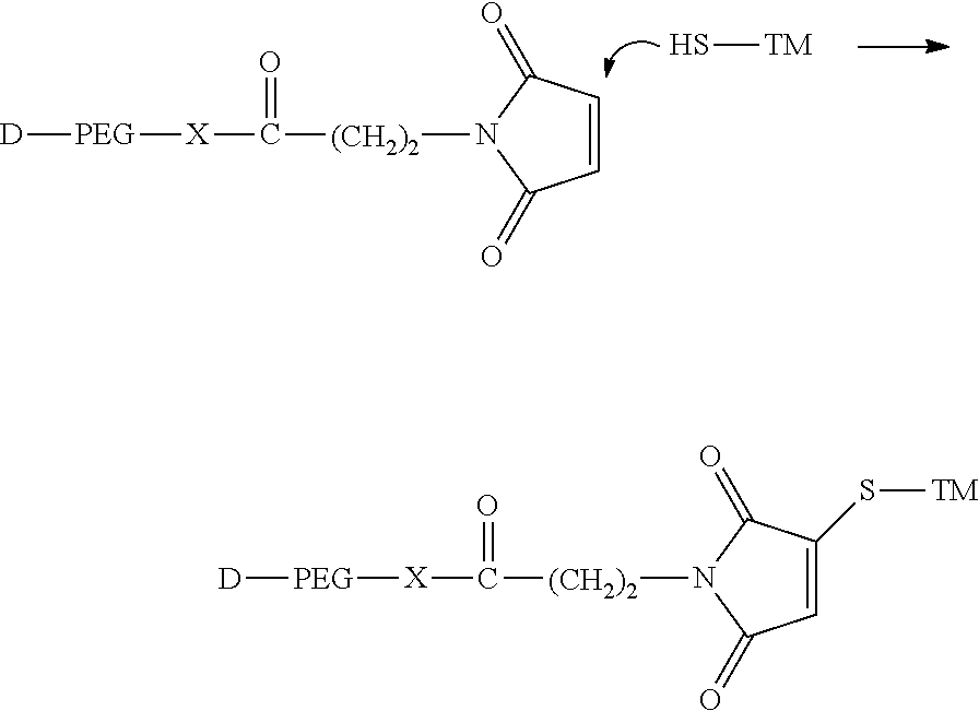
C1=CC(=O)N([(CH2)2]C(=O)[X][PEG][D])C1=O.S[TM].C1=C(S[TM])C(=O)N([(CH2)2]C(=O)[X][PEG][D])C1=O
